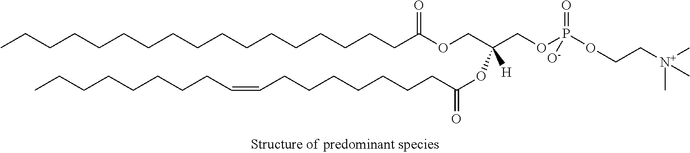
C(CCCCCCCC(OC(COC(CCCCCCCCCCCCCCCCC)=O)(COP(OCC[N+](C)(C)C)(=O)[O-])[H])=O)=CCCCCCCCC
